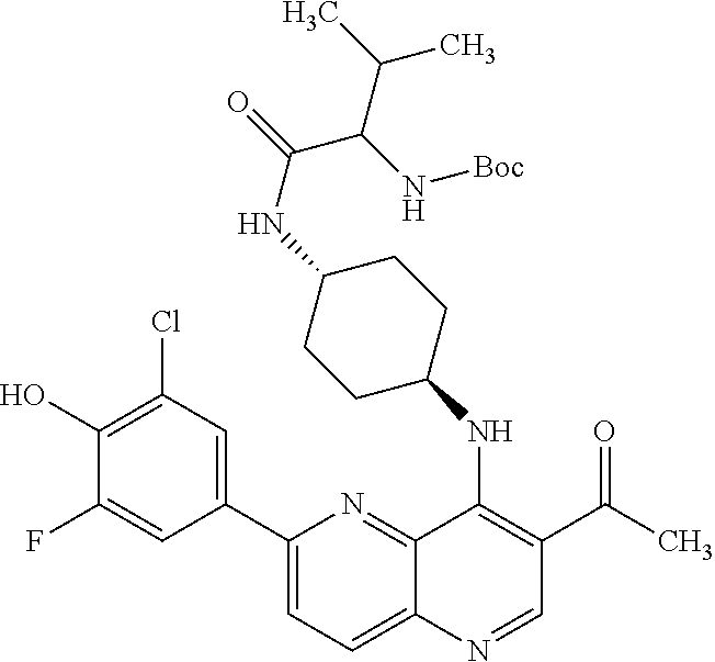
C1(C2=CC(Cl)=C(O)C(F)=C2)=CC=C2C(=N1)C(NC1CCC(NC(C(C(C)C)N[Boc])=O)CC1)=C(C(=O)C)C=N2
